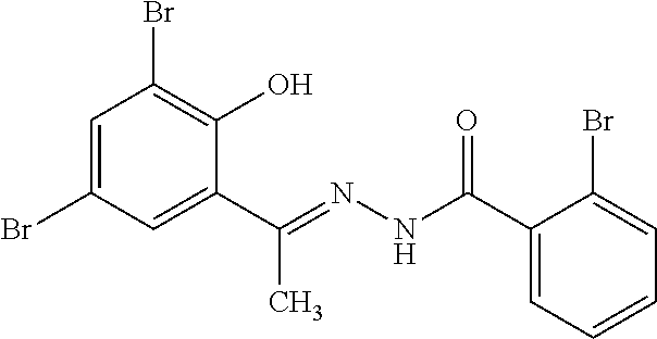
C1=C(Br)C=C(C(C)=NNC(=O)C2=CC=CC=C2Br)C(O)=C1Br
